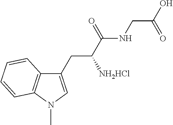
C1(CC(C(NCC(O)=O)=O)[NH2HCl])=CN(C)C2=C1C=CC=C2
